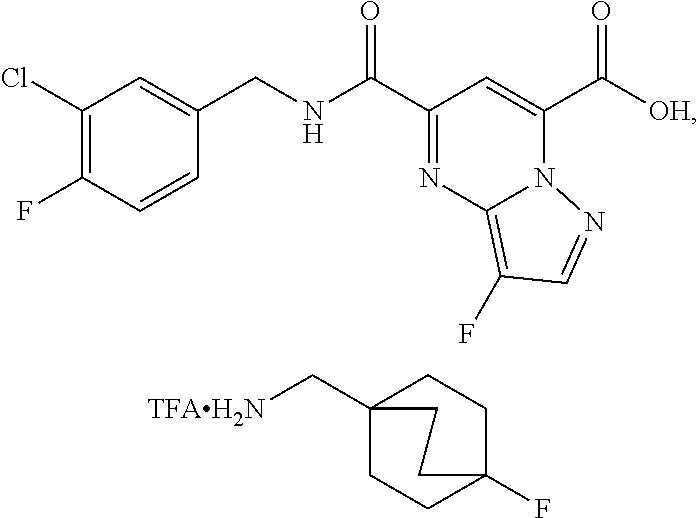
C1(Cl)=C(F)C=CC(CNC(C2=NC3=C(F)C=NN3C(C([OH])=O)=C2)=O)=C1.C12(C[TFAH2N])CCC(F)(CC1)CC2
